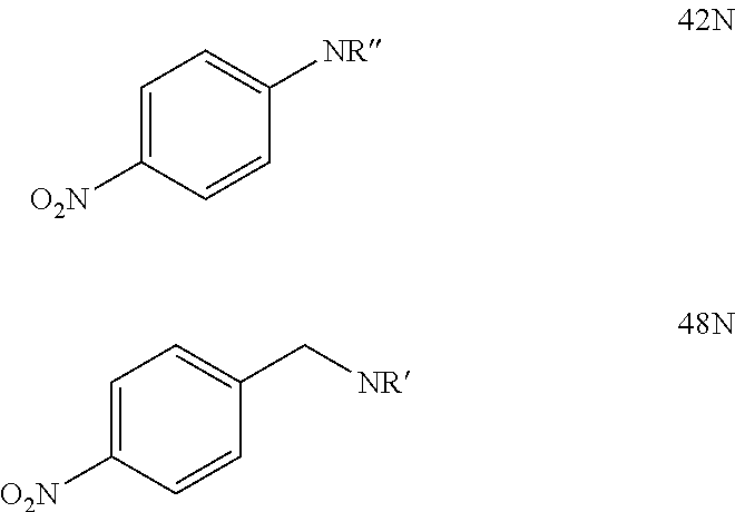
C1=C([O2N])C=CC([NR])=C1.C1=C([O2N])C=CC(C[NR])=C1
